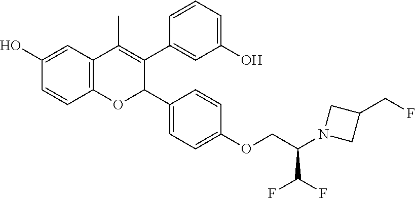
C12=C(C=C(O)C=C1)C(C)=C(C1=CC(O)=CC=C1)C(C1=CC=C(OCC(N3CC(CF)C3)C(F)F)C=C1)O2
